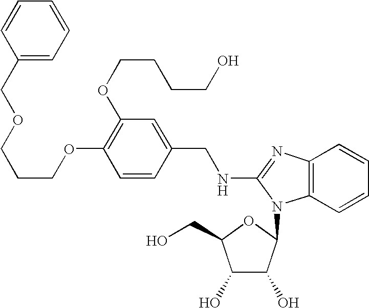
O(C1=C(OCCCCO)C=C(CNC2=NC3=C(C=CC=C3)N2C2C(O)C(O)C(CO)O2)C=C1)CCCOCC1=CC=CC=C1
